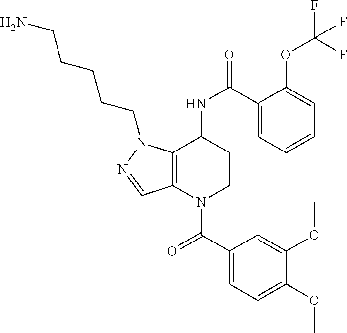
C1(C(=O)N2CCC(NC(=O)C3=CC=CC=C3OC(F)(F)F)C3=C2C=NN3CCCCCN)=CC=C(OC)C(OC)=C1
